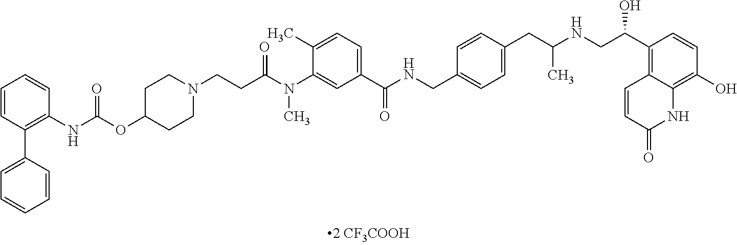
C1=CC(C2=CC=CC=C2)=C(NC(=O)OC2CCN(CCC(N(C3=CC(C(NCC4=CC=C(CC(NCC(C5=C6C(=C(O)C=C5)NC(=O)C=C6)O)C)C=C4)=O)=CC=C3C)C)=O)CC2)C=C1
